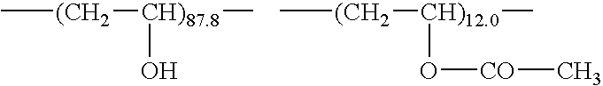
C[(CH2][CH)87.8](C)O.C[(CH2][CH)12.0](C)O[CO]C
